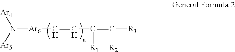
N([Ar6]C=CC(=C([R2])[R3])[R1])([Ar4])[Ar5]
